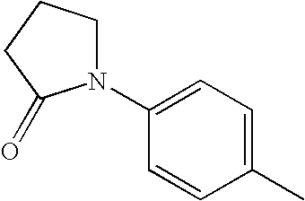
C1(N2CCCC2=O)=CC=C(C)C=C1
